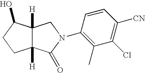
C12([H])C([H])(C(O)CC1)CN(C1=C(C)C(Cl)=C([CN])C=C1)C2=O
